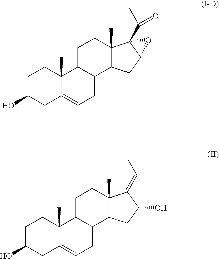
C1C(O)CC2=CCC3C(C2(C)C1)CCC1(C)C3CC(O)C1=CC.C1C(O)CC2=CCC3C(C2(C)C1)CCC1(C)C3CC2C1(C(=O)C)O2
